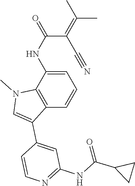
C1=C(NC(C(=C(C)C)C#N)=O)C2=C(C=C1)C(C1=CC(NC(=O)C3CC3)=NC=C1)=CN2C
